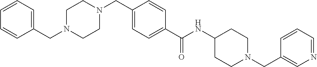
C1=CC=CC(CN2CCN(CC3=CC=C(C(NC4CCN(CC5=CN=CC=C5)CC4)=O)C=C3)CC2)=C1
